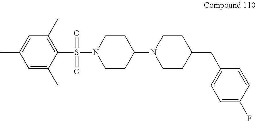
O=S(C1=C(C)C=C(C)C=C1C)(=O)N1CCC(N2CCC(CC3=CC=C(F)C=C3)CC2)CC1
